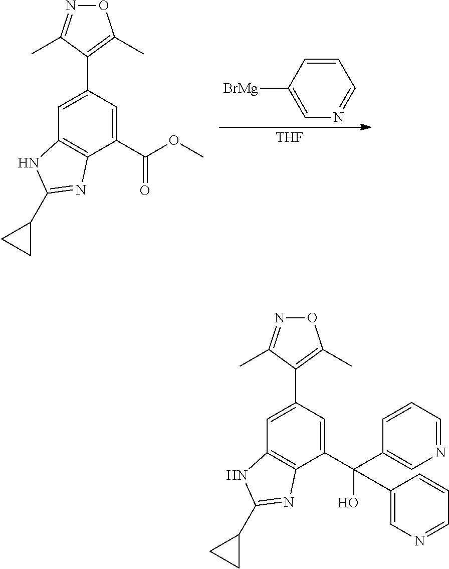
[THF].C1=CC([BrMg])=CN=C1.C12=C(C(C(OC)=O)=CC(C3=C(C)ON=C3C)=C1)N=C(C1CC1)N2.C12=C(C(C(C3=CN=CC=C3)(O)C3=CN=CC=C3)=CC(C3=C(C)ON=C3C)=C1)N=C(C1CC1)N2
